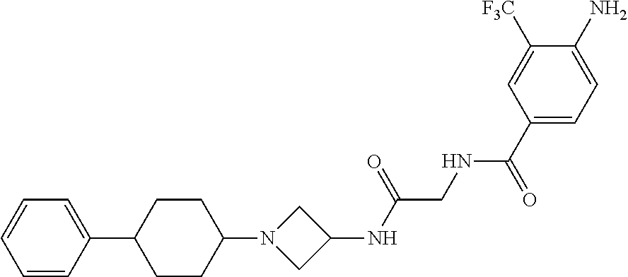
C1=CC(C2CCC(N3CC(NC(CNC(C4=CC=C(N)C([F3C])=C4)=O)=O)C3)CC2)=CC=C1
